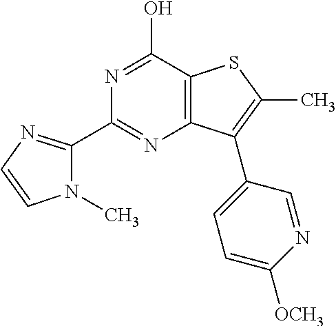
C1(C2=NC3=C(C(O)=N2)SC(C)=C3C2=CC=C([OCH3])N=C2)=NC=CN1C
